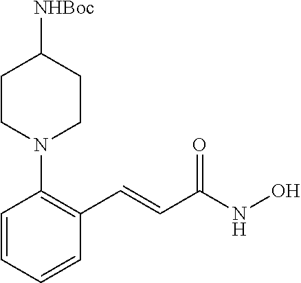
C1=CC=CC(C=CC(NO)=O)=C1N1CCC([NHBoc])CC1
